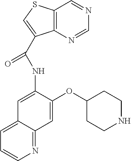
C12=C(SC=C1C(=O)NC1=CC3=CC=CN=C3C=C1OC1CCNCC1)C=NC=N2
